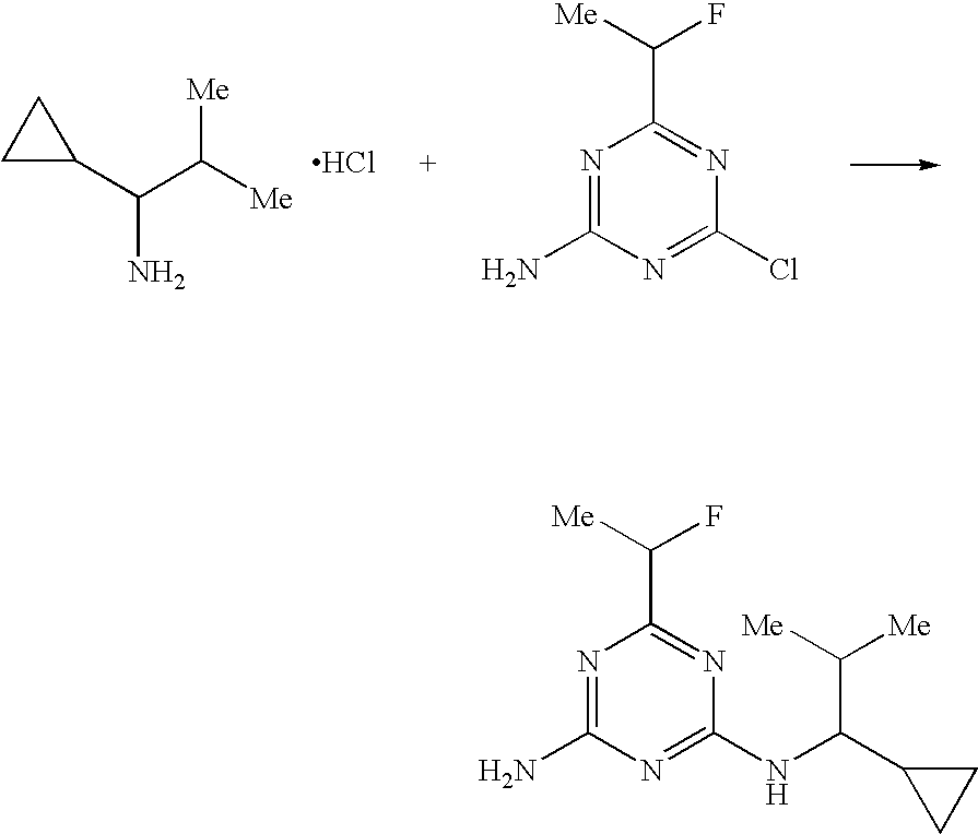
[Me]C([Me])C(N)C1CC1.Cl.N1=C(N)N=C(Cl)N=C1C([Me])F.N1=C(N)N=C(NC(C([Me])[Me])C2CC2)N=C1C([Me])F
